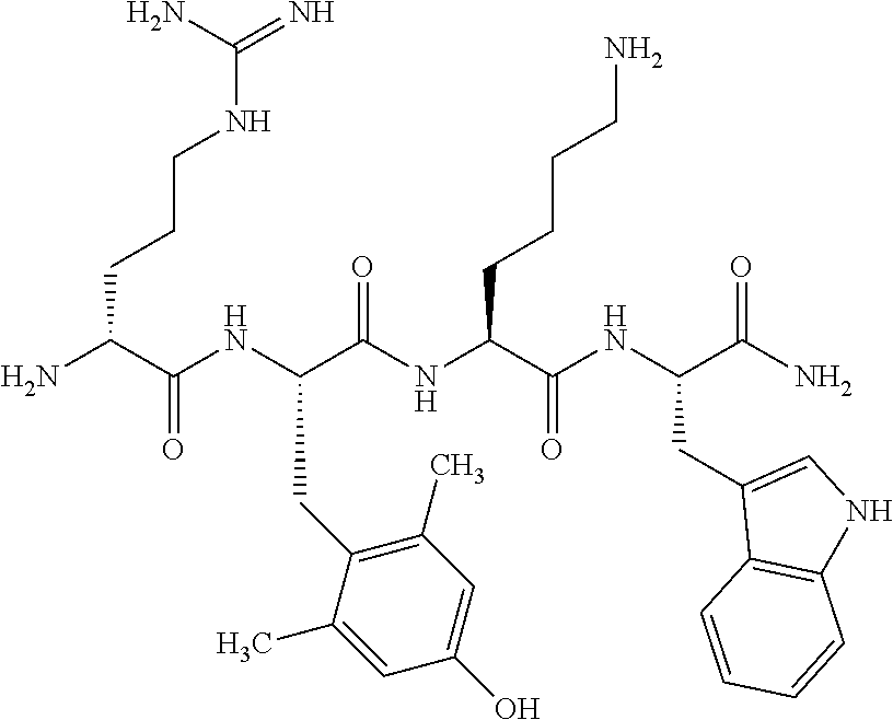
NC(C(NC(C(NC(C(NC(C(N)=O)CC1=CNC2=C1C=CC=C2)=O)CCCCN)=O)CC1=C(C)C=C(O)C=C1C)=O)CCCNC(=N)N
